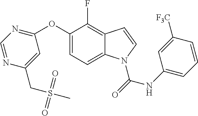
C1(OC2=NC=NC(CS(C)(=O)=O)=C2)=CC=C2C(=C1F)C=CN2C(=O)NC1=CC=CC([F3C])=C1
